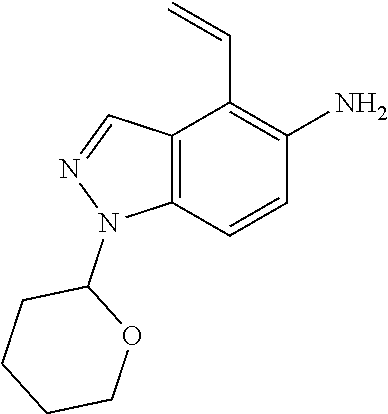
C1CCCOC1N1C2=C(C=N1)C(C=C)=C(N)C=C2
